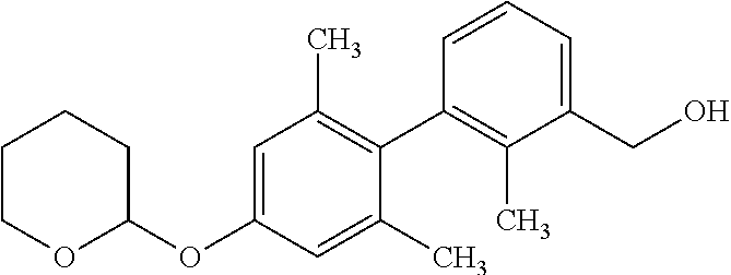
C1(OC2=CC(C)=C(C3=C(C)C(CO)=CC=C3)C(C)=C2)CCCCO1
